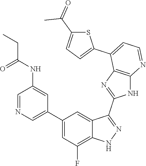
C1=NC=C(C2=CC(F)=C3C(=C2)C(C2=NC4=C(N2)N=CC=C4C2=CC=C(C(=O)C)S2)=NN3)C=C1NC(=O)CC
